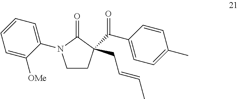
C1CC(C(C2=CC=C(C)C=C2)=O)(CC=CC)C(=O)N1C1=CC=CC=C1[OMe]
